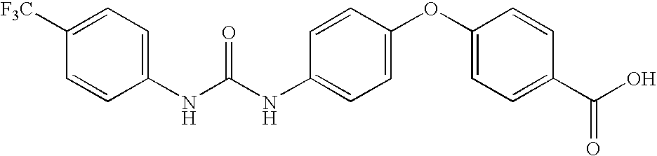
C1([F3C])=CC=C(NC(=O)NC2=CC=C(OC3=CC=C(C(=O)O)C=C3)C=C2)C=C1
